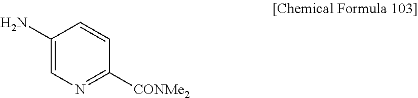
C1(N)=CN=C([CONMe2])C=C1
